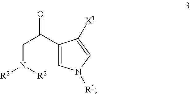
C1(C(CN([R2])[R2])=O)=CN([R1])C=C1[X1]
